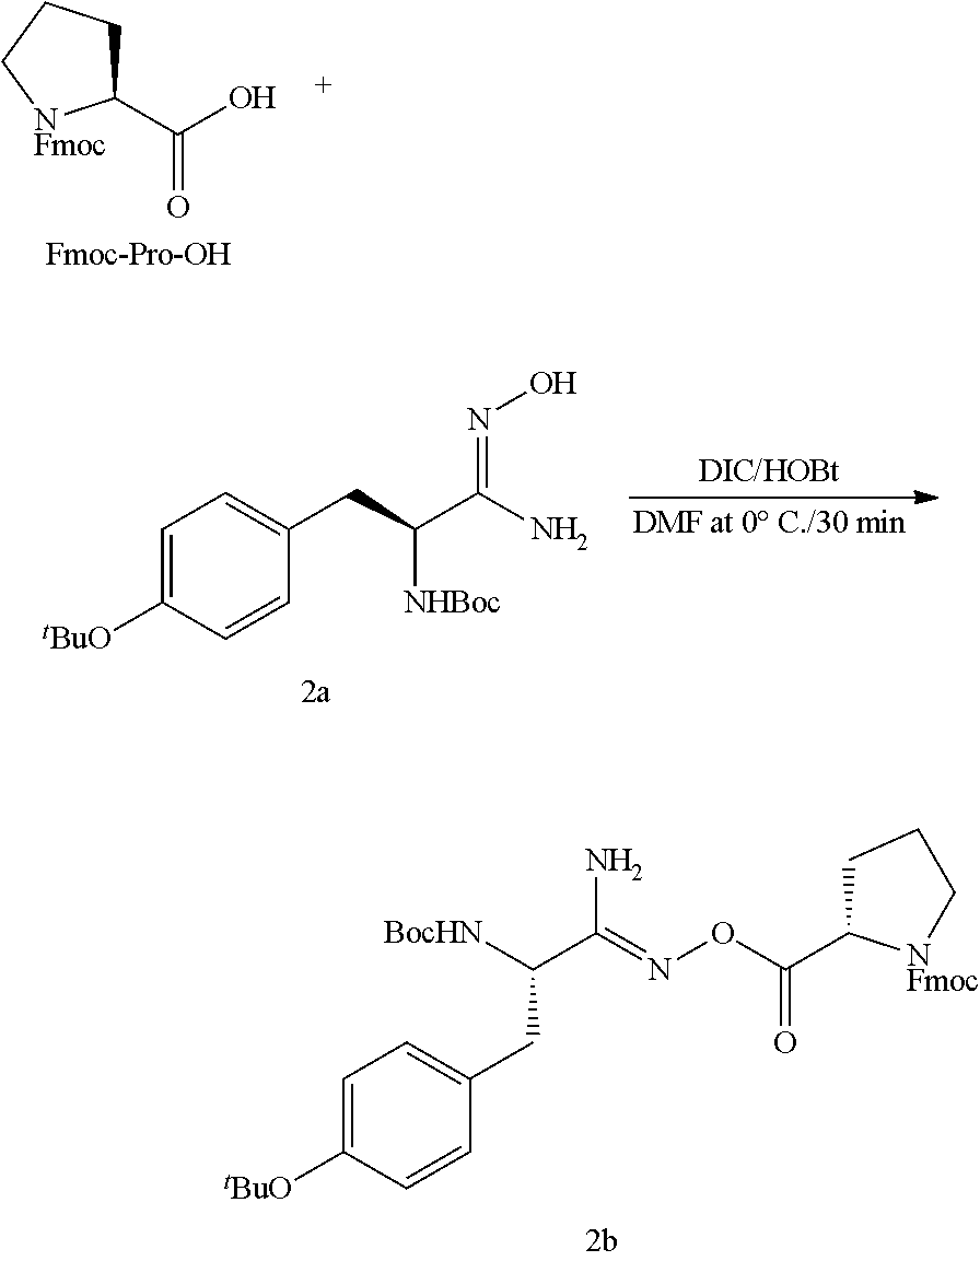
C1=C([tBuO])C=CC(CC(C(N)=NO)[NHBoc])=C1.C1=C([tBuO])C=CC(CC([BocHN])C(N)=NOC(=O)C2CCC[NFmoc]2)=C1.C1(C(=O)O)CCC[NFmoc]1.[Fmoc-Pro-OH]
